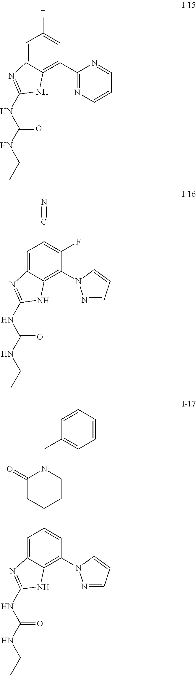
C1=C2C(=C(C3=NC=CC=N3)C=C1F)NC(NC(NCC)=O)=N2.C1=C2C(=C(N3N=CC=C3)C(F)=C1C#N)NC(NC(NCC)=O)=N2.C1=C2C(=C(N3N=CC=C3)C=C1C1CCN(CC3=CC=CC=C3)C(=O)C1)NC(NC(NCC)=O)=N2
